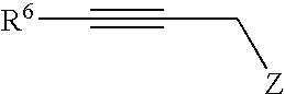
C(#CC[Z])[R6]
